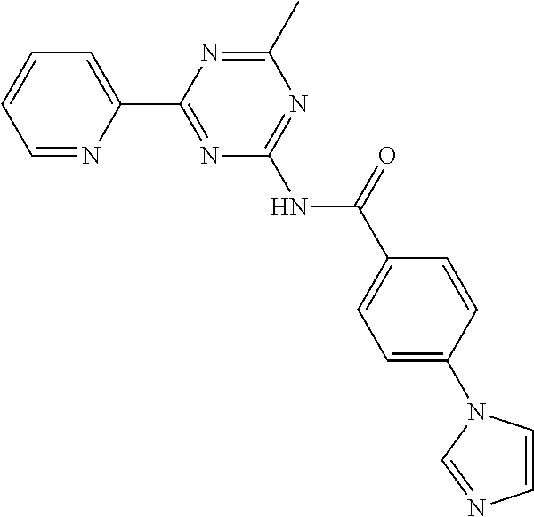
C1=NC(C2=NC(NC(=O)C3=CC=C(N4C=CN=C4)C=C3)=NC(C)=N2)=CC=C1
